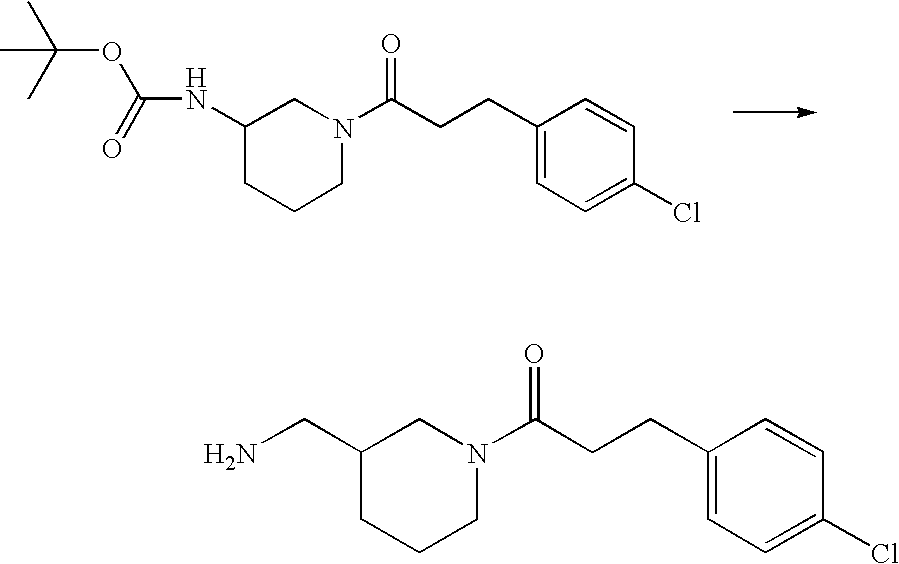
C1(NC(=O)OC(C)(C)C)CCCN(C(CCC2=CC=C(Cl)C=C2)=O)C1.C1(CN)CCCN(C(CCC2=CC=C(Cl)C=C2)=O)C1
